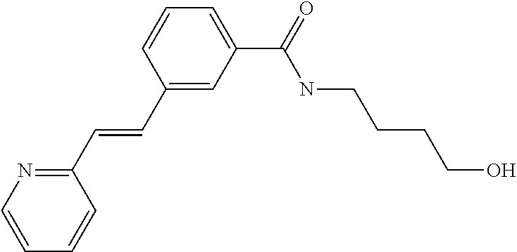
C1(C=CC2=NC=CC=C2)=CC(C(NCCCCO)=O)=CC=C1
